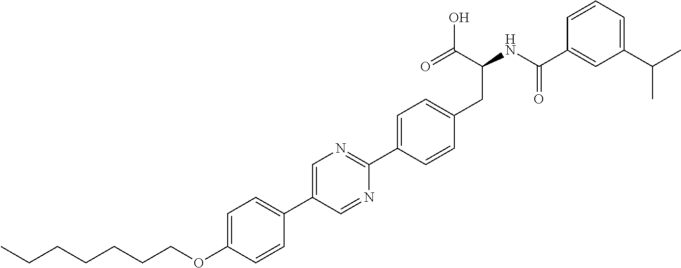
C(OC1=CC=C(C2=CN=C(C3=CC=C(CC(NC(C4=CC(C(C)C)=CC=C4)=O)C(O)=O)C=C3)N=C2)C=C1)CCCCCC
